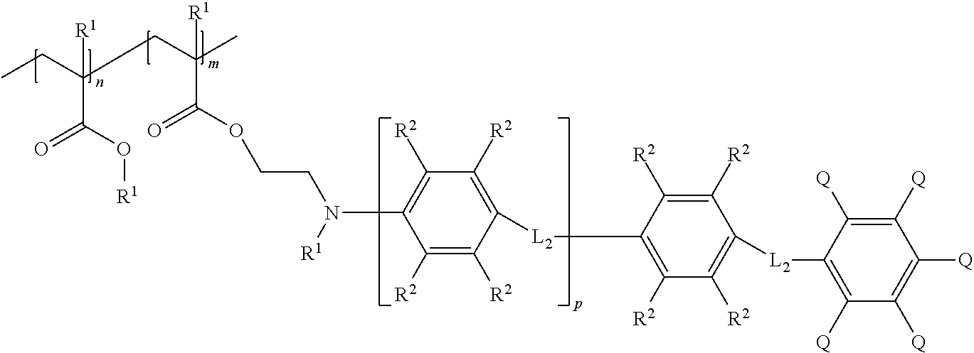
N(C1=C([R2])C([R2])=C([L2]C2=C([R2])C([R2])=C([L2]C3=C([Q])C([Q])=C([Q])C([Q])=C3[Q])C([R2])=C2[R2])C([R2])=C1[R2])([R1])CCOC(C(CC(C(=O)O[R1])(CC)[R1])(C)[R1])=O
